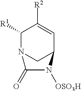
C1([R1])N2CC(C=C1[R2])N([OSO3H])C2=O
